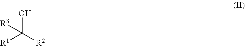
[R1]C([R2])(O)[R3]
